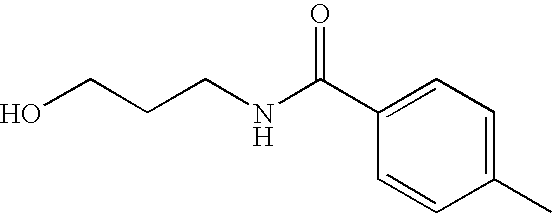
N(C(C1=CC=C(C)C=C1)=O)CCCO
